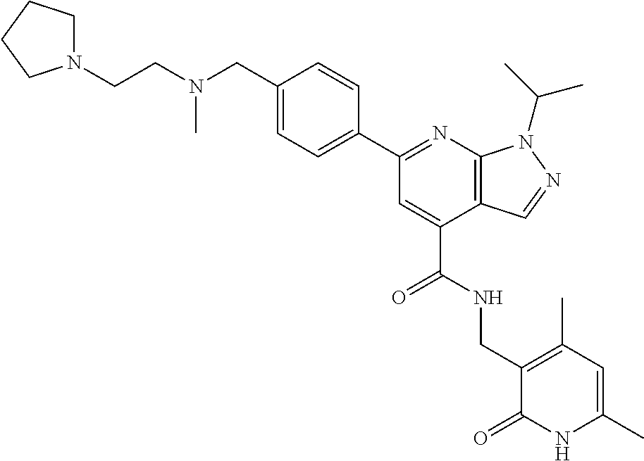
N(CC1=CC=C(C2=NC3=C(C(C(=O)NCC4=C(C)C=C(C)NC4=O)=C2)C=NN3C(C)C)C=C1)(CCN1CCCC1)C
